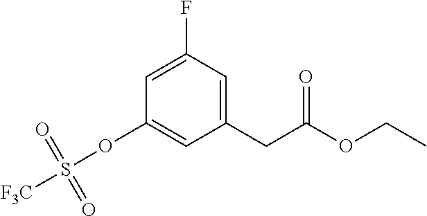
C1=C(F)C=C(CC(OCC)=O)C=C1OS([F3C])(=O)=O
